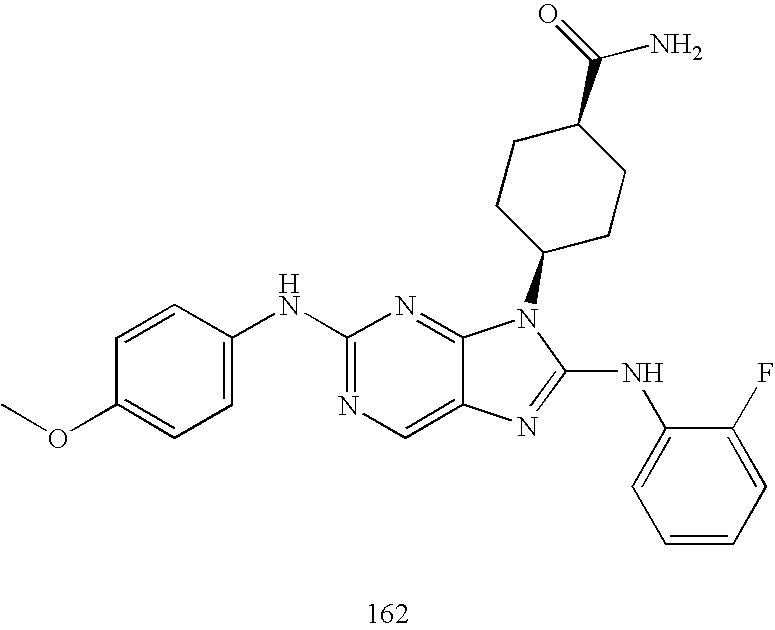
N(C1=NC=C2C(=N1)N(C1CCC(C(=O)N)CC1)C(NC1=CC=CC=C1F)=N2)C1=CC=C(OC)C=C1
